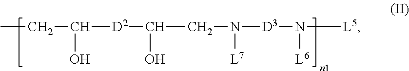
CCC([D2]C(CN([D3]N([L5])[L6])[L7])O)O
